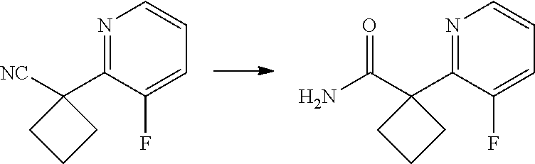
C1=C(F)C(C2([NC])CCC2)=NC=C1.C1=C(F)C(C2(C(N)=O)CCC2)=NC=C1
